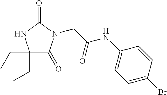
C1(CC)(CC)C(=O)N(CC(NC2=CC=C(Br)C=C2)=O)C(=O)N1
